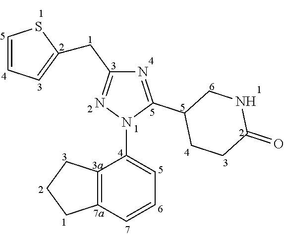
C12=C(C=CC=C1N1C(C3CCC(=O)NC3)=NC(CC3=CC=CS3)=N1)CCC2
